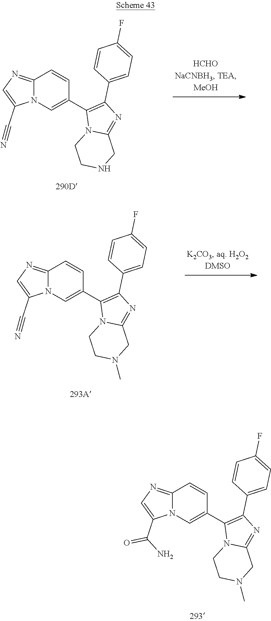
C12=NC=C(C#N)N1C=C(C1=C(C3=CC=C(F)C=C3)N=C3N1CCNC3)C=C2.C12=NC=C(C#N)N1C=C(C1=C(C3=CC=C(F)C=C3)N=C3N1CCN(C)C3)C=C2.C12=NC=C(C(N)=O)N1C=C(C1=C(C3=CC=C(F)C=C3)N=C3N1CCN(C)C3)C=C2
